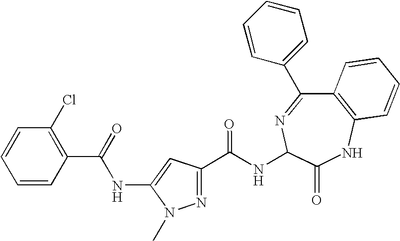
C1=CC(C(=O)NC2=CC(C(=O)NC3N=C(C4=CC=CC=C4)C4=C(NC3=O)C=CC=C4)=NN2C)=C(Cl)C=C1
